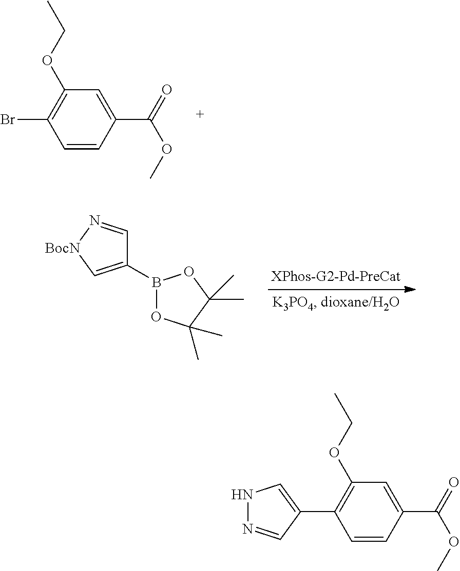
C1=CC(C(=O)OC)=CC(OCC)=C1Br.C1(B2OC(C)(C)C(C)(C)O2)=C[BocN]N=C1.C1=CC(C(=O)OC)=CC(OCC)=C1C1=CNN=C1
